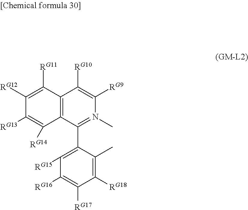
C12=C(C(C3=C([RG15])C([RG16])=C([RG17])C([RG18])=C3C)=N(C)C([RG9])=C1[RG10])C([RG14])=C([RG13])C([RG12])=C2[RG11]
